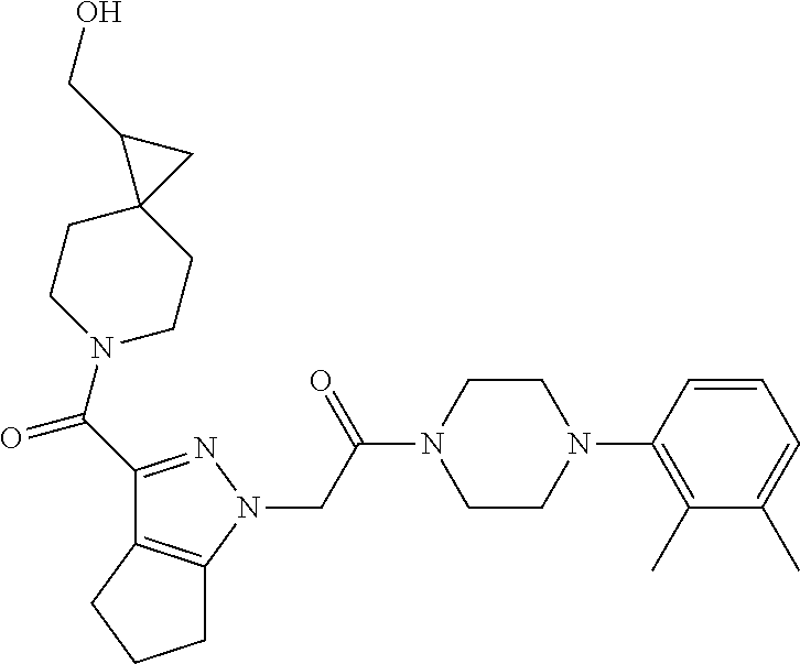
C(C(N1CCN(C2=C(C)C(C)=CC=C2)CC1)=O)N1N=C(C(=O)N2CCC3(CC2)CC3CO)C2=C1CCC2
